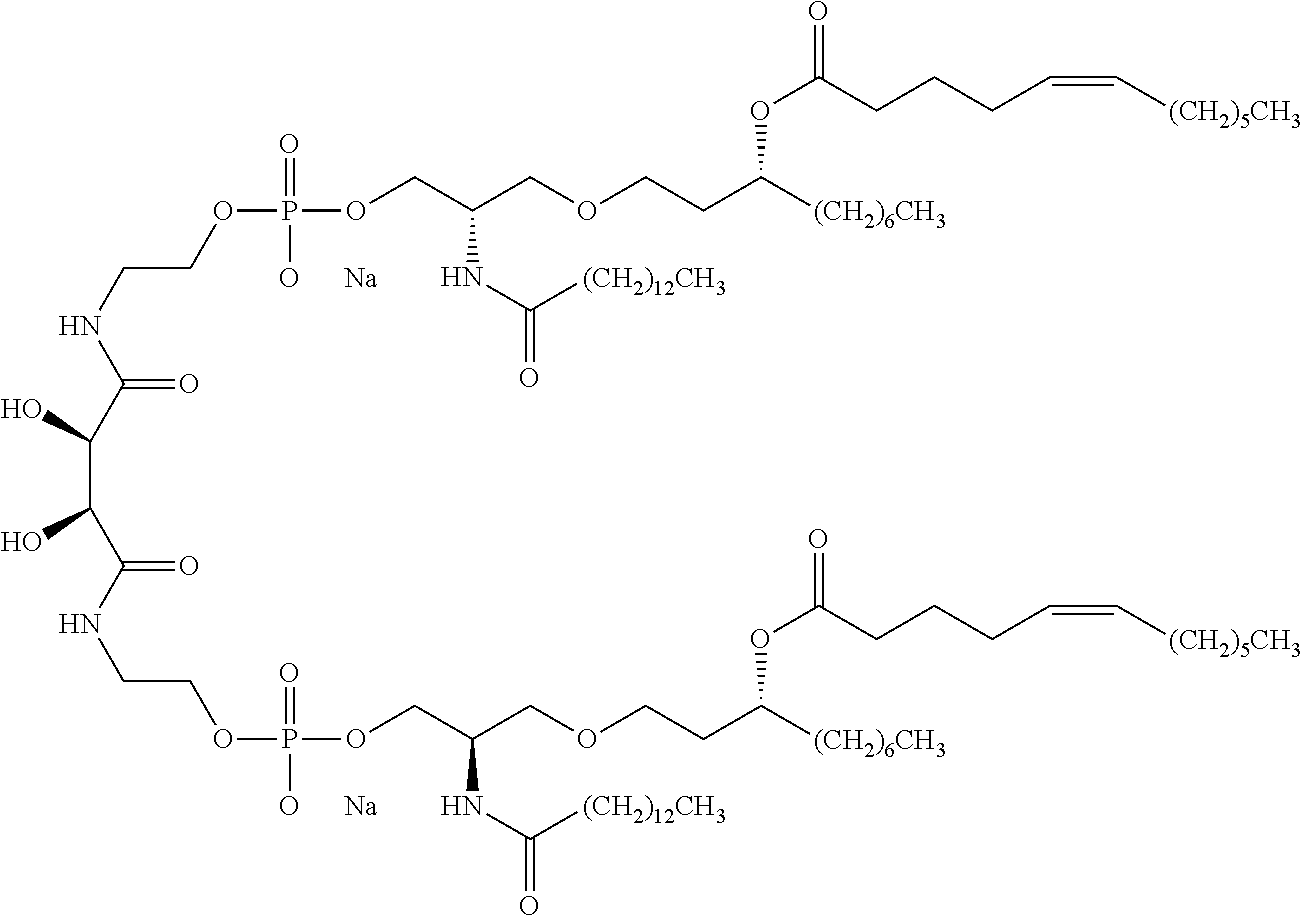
C(NCCOP(OCC(COCCC([(CH2)6CH3])OC(=O)CCCC=C[(CH2)5CH3])NC(=O)[(CH2)12CH3])(=O)[O      Na])(=O)C(C(C(NCCOP(OCC(COCCC([(CH2)6CH3])OC(=O)CCCC=C[(CH2)5CH3])NC(=O)[(CH2)12CH3])(=O)[O      Na])=O)O)O
